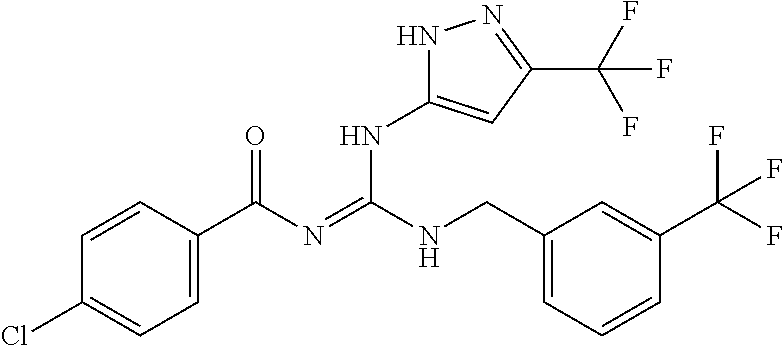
C1=CC(C(N=C(NCC2=CC=CC(C(F)(F)F)=C2)NC2=CC(C(F)(F)F)=NN2)=O)=CC=C1Cl
